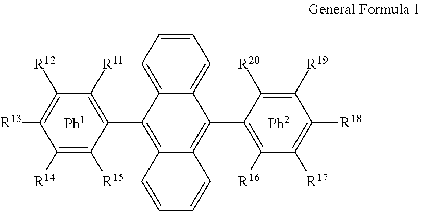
C1([R14])=C([R15])C(C2=C3C(=C(C4=C([R16])C([R17])=C([R18])C([R19])=C4[R20])C4=CC=CC=C24)C=CC=C3)=C([R11])C([R12])=C1[R13]
